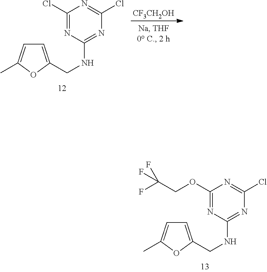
C1(OCC(F)(F)F)=NC(NCC2=CC=C(C)O2)=NC(Cl)=N1.C1(Cl)=NC(NCC2=CC=C(C)O2)=NC(Cl)=N1.[CF3CH2OH]
